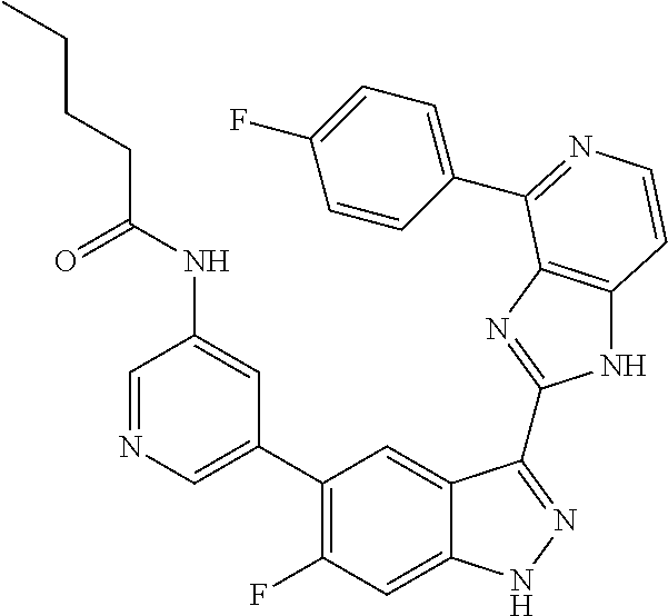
C1=C(C2=C(F)C=C3C(=C2)C(C2=NC4=C(N2)C=CN=C4C2=CC=C(F)C=C2)=NN3)C=C(NC(CCCC)=O)C=N1
